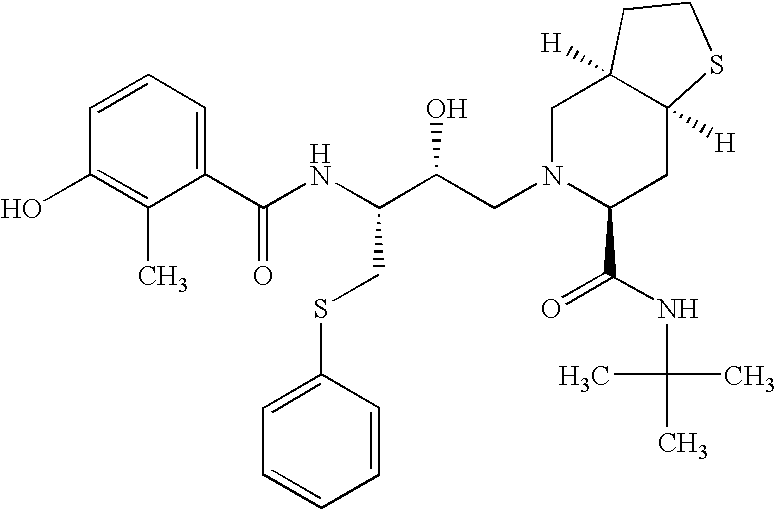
C1(C(NC(C(CN2C(C(=O)NC(C)(C)C)CC3([H])C([H])(C2)CCS3)O)CSC2=CC=CC=C2)=O)=CC=CC(O)=C1C
